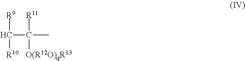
C(C([O(R12O)qR13])(C)[R11])([R10])[R9]
